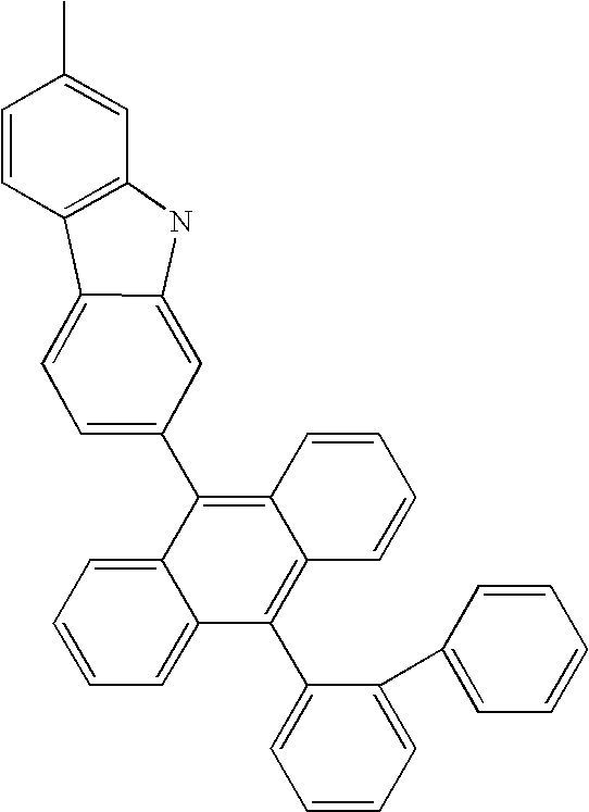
C1=CC2=C(C=C1C)NC1=CC(C3=C4C(=C(C5=CC=CC=C5C5=CC=CC=C5)C5=CC=CC=C35)C=CC=C4)=CC=C21
